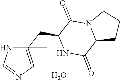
O.C12CCCN1C(=O)C(CC1(C)=CN=CN1)NC2=O
